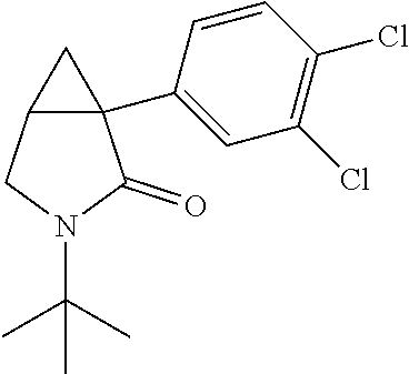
C12(C3=CC(Cl)=C(Cl)C=C3)C(CN(C(C)(C)C)C1=O)C2
